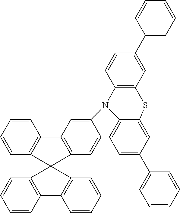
C1=CC2=C(C=C1)C1(C3=C2C=CC=C3)C2=C(C=CC=C2)C2=C1C=CC(N1C3=CC=C(C4=CC=CC=C4)C=C3SC3=C1C=CC(C1=CC=CC=C1)=C3)=C2
